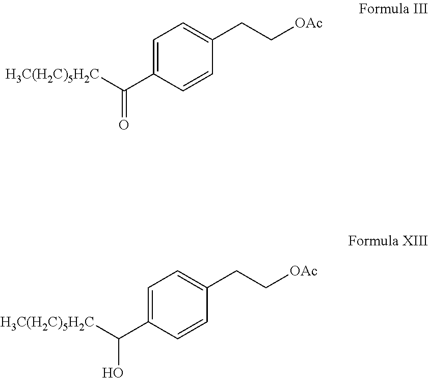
C1=C(C([H3C(H2C)5H2C])=O)C=CC(CC[OAc])=C1.C1=C(C([H3C(H2C)5H2C])O)C=CC(CC[OAc])=C1
